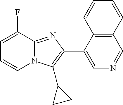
C1=C(F)C2=NC(C3=CN=CC4=C3C=CC=C4)=C(C3CC3)N2C=C1
